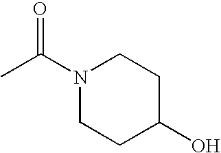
N1(C(C)=O)CCC(O)CC1
